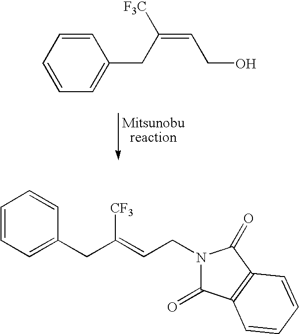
C1=CC=CC=C1CC(=CCO)[F3C].C1=CC=C(CC(=CCN2C(=O)C3=C(C2=O)C=CC=C3)[CF3])C=C1
